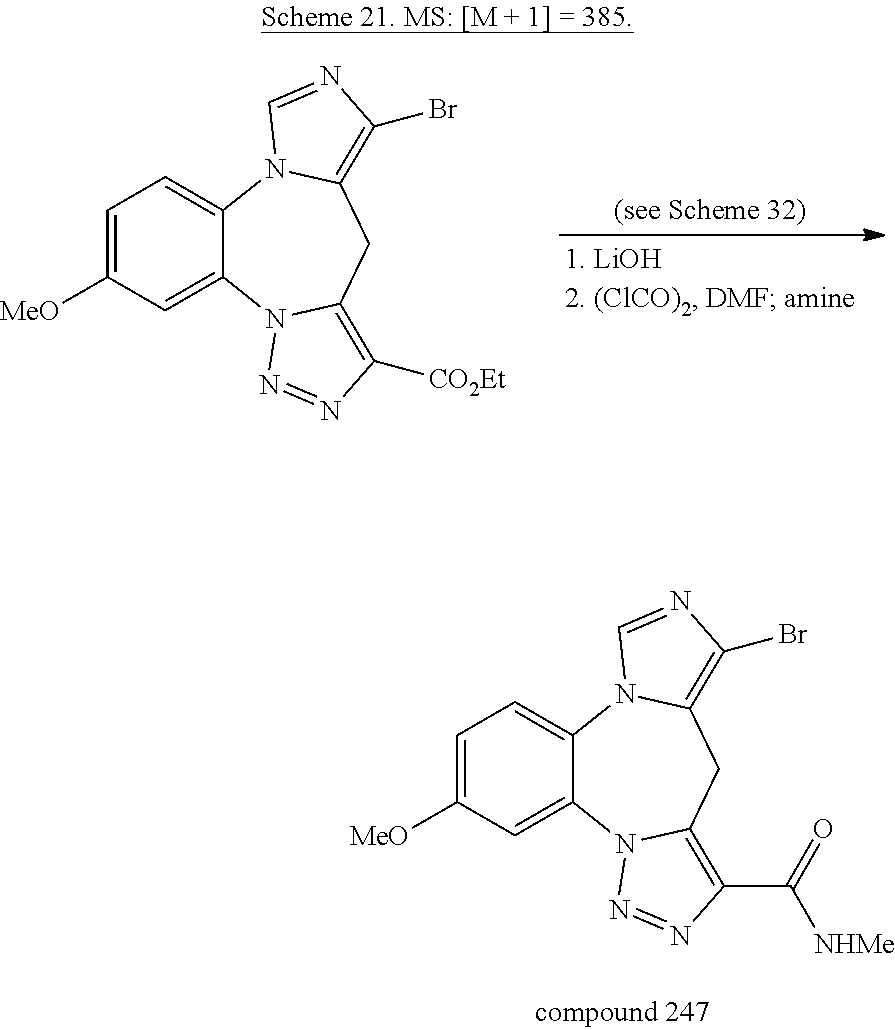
C1=C([MeO])C=C2C(=C1)N1C(=C(Br)N=C1)CC1=C([CO2Et])N=NN21.C1=C([MeO])C=C2C(=C1)N1C(=C(Br)N=C1)CC1=C(C(=O)[NHMe])N=NN21
